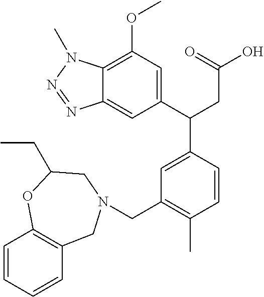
C1(C(CC(O)=O)C2=CC(CN3CC4=C(C=CC=C4)OC(CC)C3)=C(C)C=C2)=CC(OC)=C2C(=C1)N=NN2C
